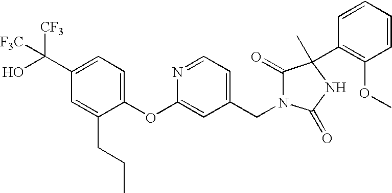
C1(C(O)([CF3])[F3C])=CC=C(OC2=CC(CN3C(=O)C(C)(C4=C(OC)C=CC=C4)NC3=O)=CC=N2)C(CCC)=C1
